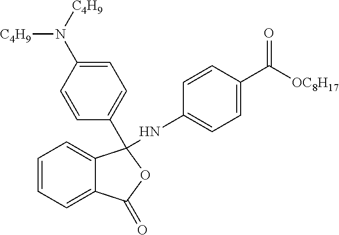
C1=CC(N([C4H9])[C4H9])=CC=C1C1(NC2=CC=C(C([OC8H17])=O)C=C2)C2=CC=CC=C2C(=O)O1
